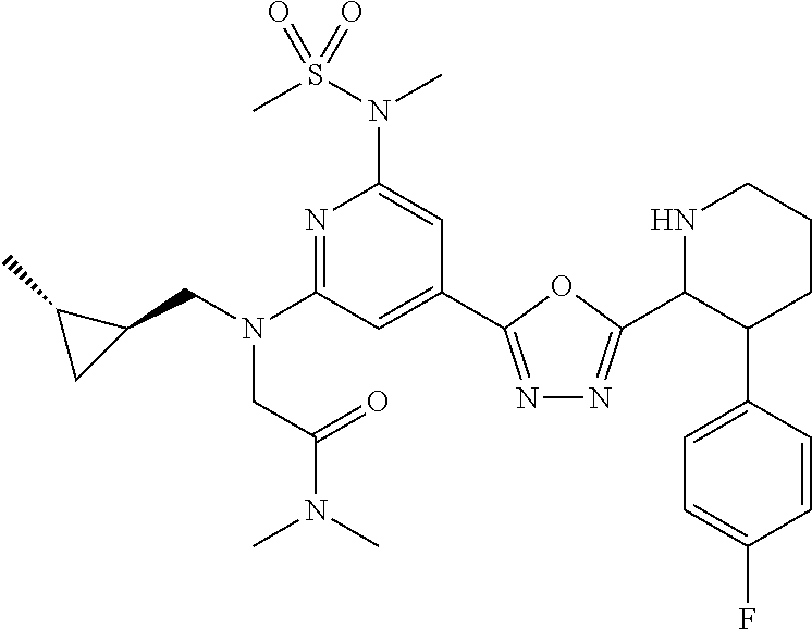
C1(C2=NN=C(C3C(C4=CC=C(F)C=C4)CCCN3)O2)=CC(N(CC2C(C)C2)CC(=O)N(C)C)=NC(N(S(C)(=O)=O)C)=C1
